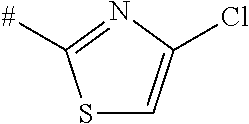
S1C=C(Cl)N=C1[#]
